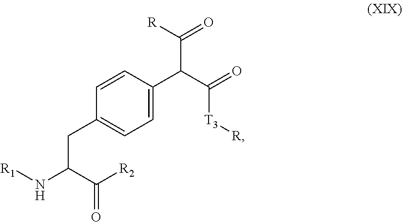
C(C1=CC=C(C(C(=O)[T3][R])C([R])=O)C=C1)C(C([R2])=O)N[R1]
